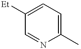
C1([Et])=CC=C(C)N=C1
